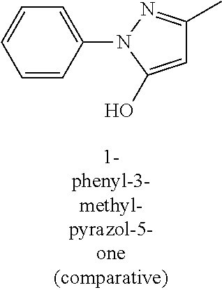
C1=CC(N2C(O)=CC(C)=N2)=CC=C1
